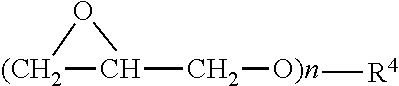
[(CH2]1C(C[O)n][R4])O1
